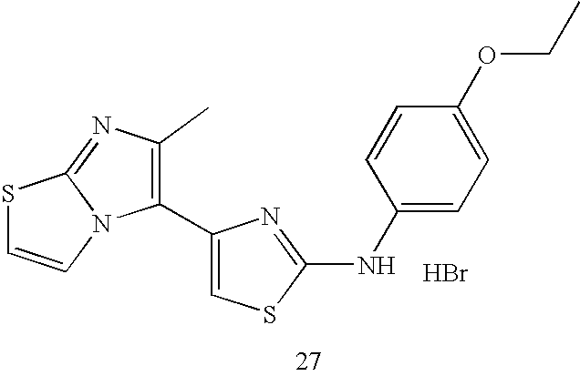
N12C(=NC(C)=C1C1=CSC(NC3=CC=C(OCC)C=C3)=N1)SC=C2.Br
